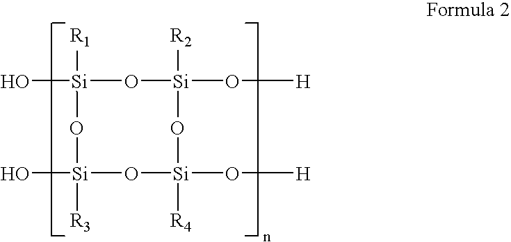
[Si]1([R1])(O)O[Si]([R2])(O[H])O[Si]([R4])(O[H])O[Si](O)([R3])O1
